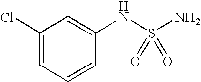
N(S(N)(=O)=O)C1=CC(Cl)=CC=C1
